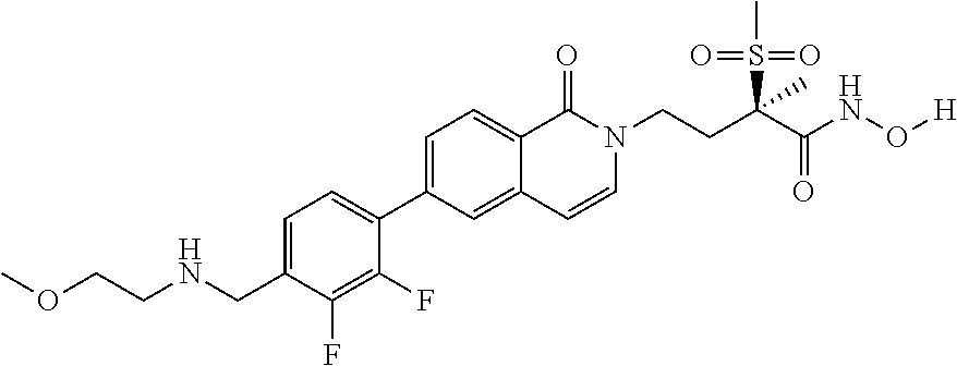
C1=C(CNCCOC)C(F)=C(F)C(C2=CC=C3C(=C2)C=CN(CCC(C(NO[H])=O)(S(C)(=O)=O)C)C3=O)=C1
